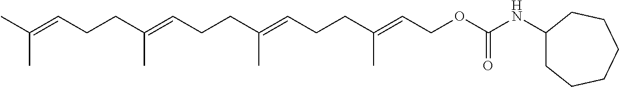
CC(=CCCC(=CCCC(=CCCC(=CCOC(NC1CCCCCC1)=O)C)C)C)C
